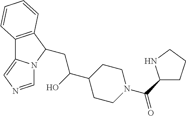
C12=C(C(CC(O)C3CCN(C(=O)C4CCCN4)CC3)N3C1=CN=C3)C=CC=C2
